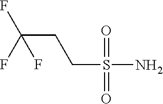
C(S(=O)(=O)N)CC(F)(F)F
